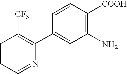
C1=CC=NC(C2=CC(N)=C([COOH])C=C2)=C1[CF3]
